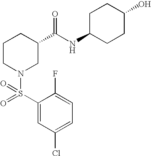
C1=C(F)C(S(=O)(N2CC(C(NC3CCC(O)CC3)=O)CCC2)=O)=CC(Cl)=C1
